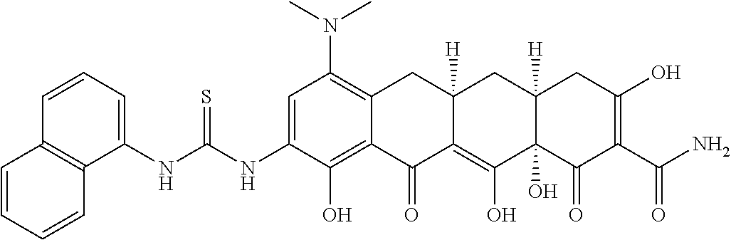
C1=C(NC(NC2=CC=CC3=C2C=CC=C3)=S)C(O)=C2C(=C1N(C)C)CC1([H])C(=C(O)C3(O)C([H])(C1)CC(O)=C(C(N)=O)C3=O)C2=O
